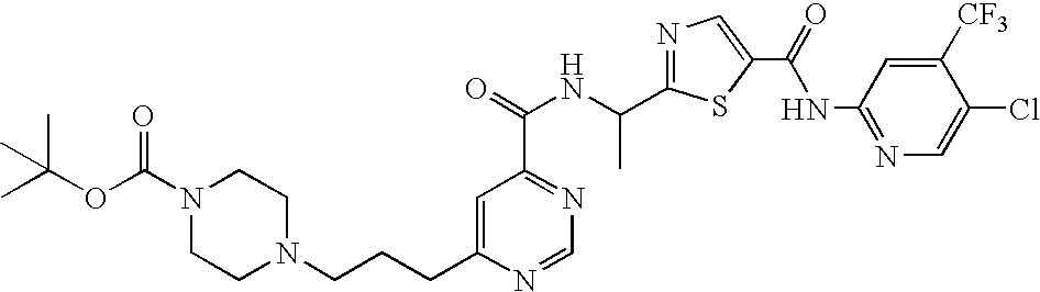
C1=C(CCCN2CCN(C(OC(C)(C)C)=O)CC2)N=CN=C1C(NC(C1=NC=C(C(=O)NC2=NC=C(Cl)C([CF3])=C2)S1)C)=O
